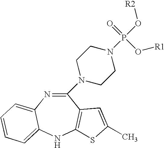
C1(N2CCN(P(O[R2])(=O)O[R1])CC2)=NC2=CC=CC=C2NC2=C1C=C(C)S2
